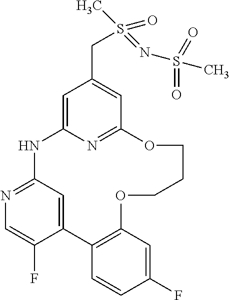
C1=C2N=C(C=C1CS(C)(=NS(C)(=O)=O)=O)OCCCOC1=C(C3=CC(=NC=C3F)N2)C=CC(F)=C1
